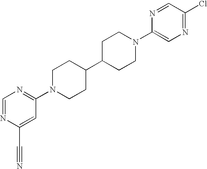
C1C(C2CCN(C3=NC=NC(C#N)=C3)CC2)CCN(C2=CN=C(Cl)C=N2)C1
